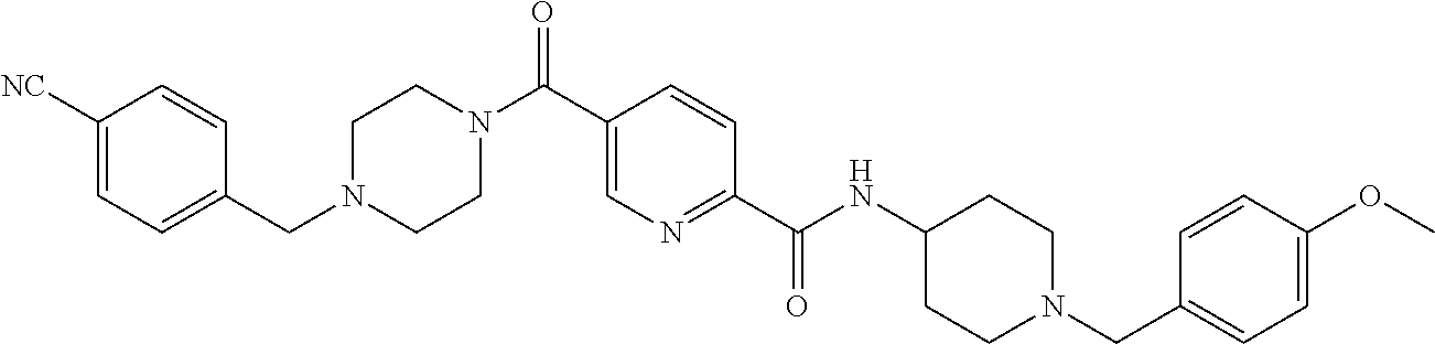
C1N(CC2=CC=C([NC])C=C2)CCN(C(C2=CN=C(C(NC3CCN(CC4=CC=C(OC)C=C4)CC3)=O)C=C2)=O)C1
